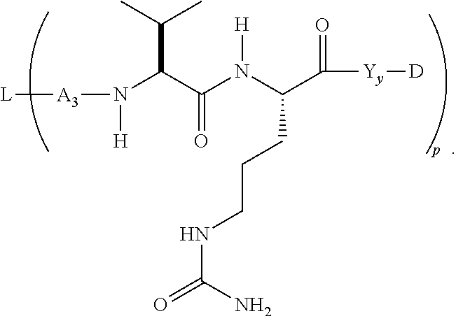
C([Yy][D])(=O)C(N(C(C(N([H])[A3][L])C(C)C)=O)[H])CCCNC(=O)N
